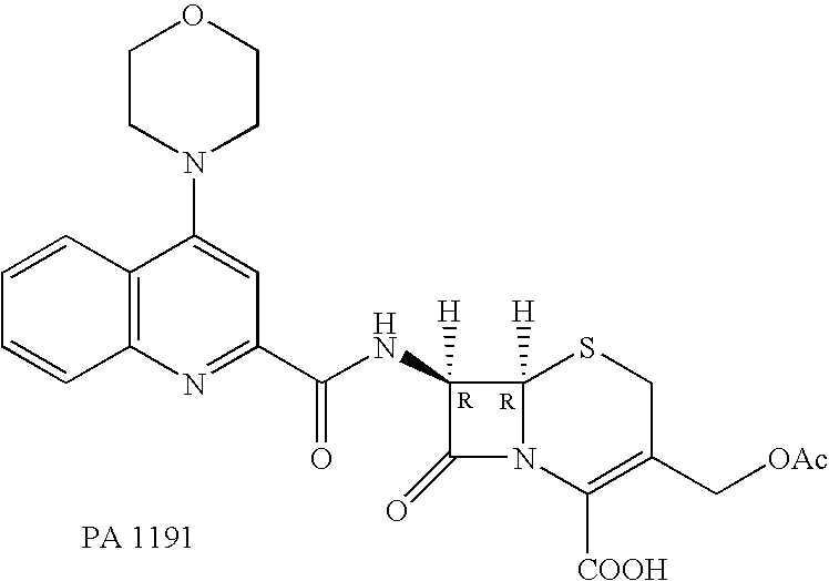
C1(=O)N2C([H])(C1([H])NC(C1=NC3=C(C(N4CCOCC4)=C1)C=CC=C3)=O)SCC(C[OAc])=C2[COOH]
